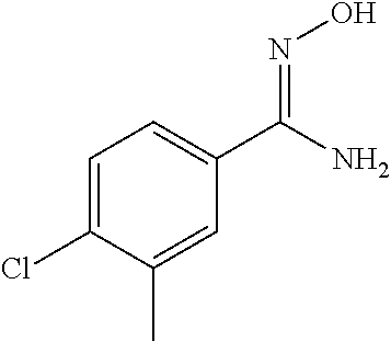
CC1=CC(C(=NO)N)=CC=C1Cl
